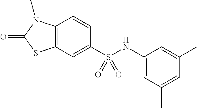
C1=CC2=C(C=C1S(NC1=CC(C)=CC(C)=C1)(=O)=O)SC(=O)N2C
